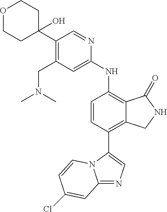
C12=NC=C(C3=C4C(=C(NC5=CC(CN(C)C)=C(C6(O)CCOCC6)C=N5)C=C3)C(=O)NC4)N1C=CC(Cl)=C2
